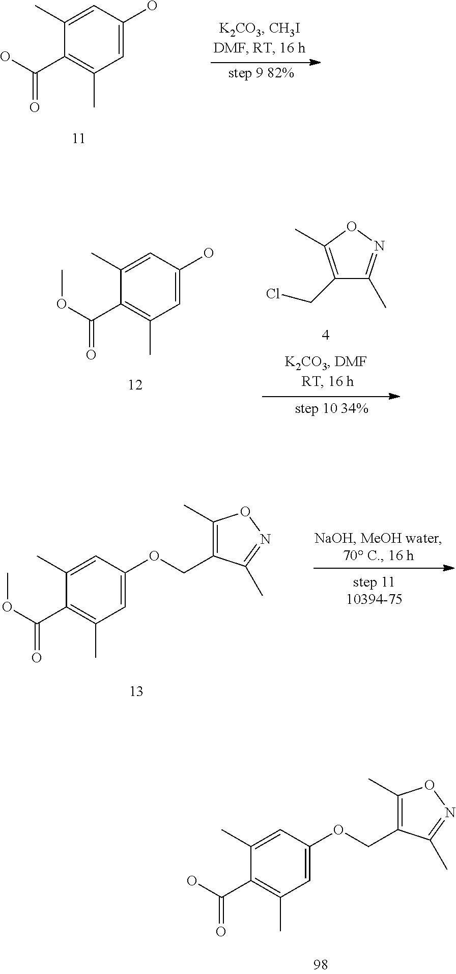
C1(C)=CC(O)=CC(C)=C1C(O)=O.C1(C)=CC(O)=CC(C)=C1C(OC)=O.C1(CCl)=C(C)ON=C1C.C1(C)=C(COC2=CC(C)=C(C(O)=O)C(C)=C2)C(C)=NO1.C1(C)=C(COC2=CC(C)=C(C(OC)=O)C(C)=C2)C(C)=NO1
